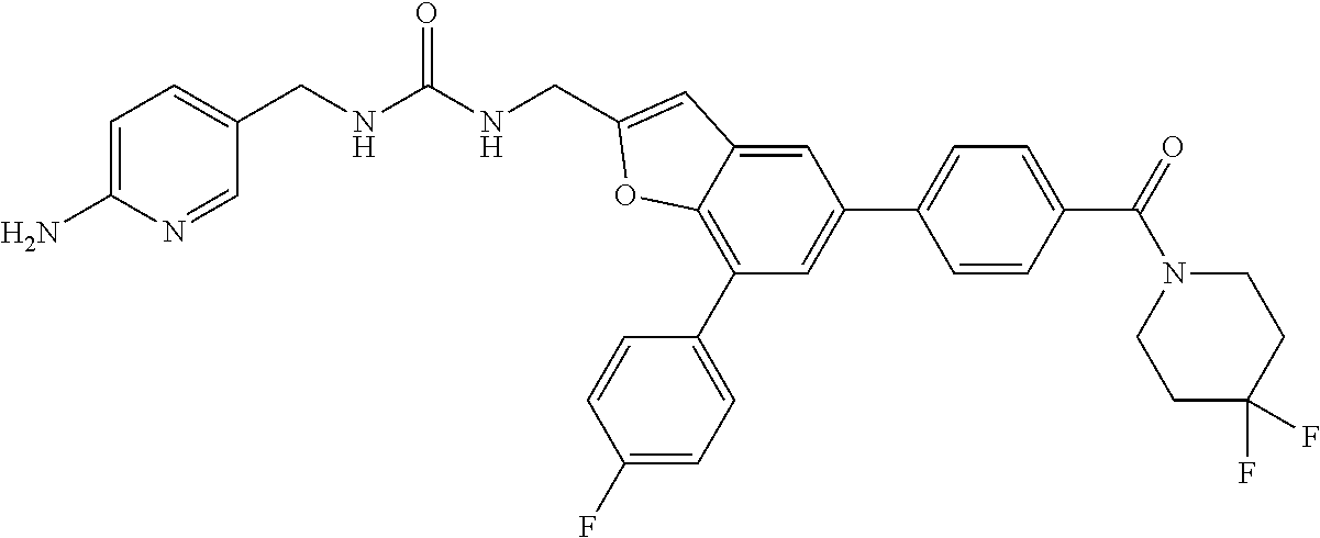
C1=C(N)N=CC(CNC(NCC2=CC3=CC(C4=CC=C(C(=O)N5CCC(F)(F)CC5)C=C4)=CC(C4=CC=C(F)C=C4)=C3O2)=O)=C1
